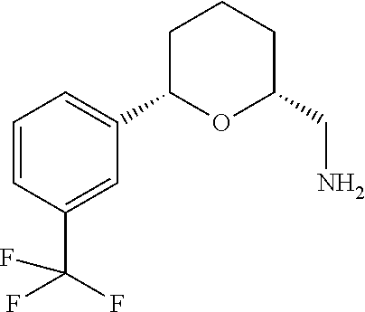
C1=CC(C(F)(F)F)=CC(C2OC(CN)CCC2)=C1
